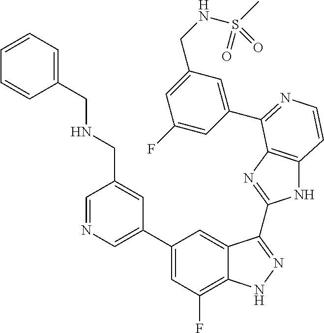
C1=C(C2=CC(F)=C3C(=C2)C(C2=NC4=C(N2)C=CN=C4C2=CC(CNS(C)(=O)=O)=CC(F)=C2)=NN3)C=C(CNCC2=CC=CC=C2)C=N1
